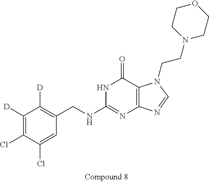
C1([D])=C(Cl)C(Cl)=CC(CNC2=NC3=C(C(=O)N2)N(CCN2CCOCC2)C=N3)=C1[D]
